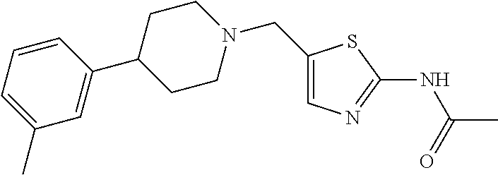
C1(CN2CCC(C3=CC(C)=CC=C3)CC2)=CN=C(NC(C)=O)S1
